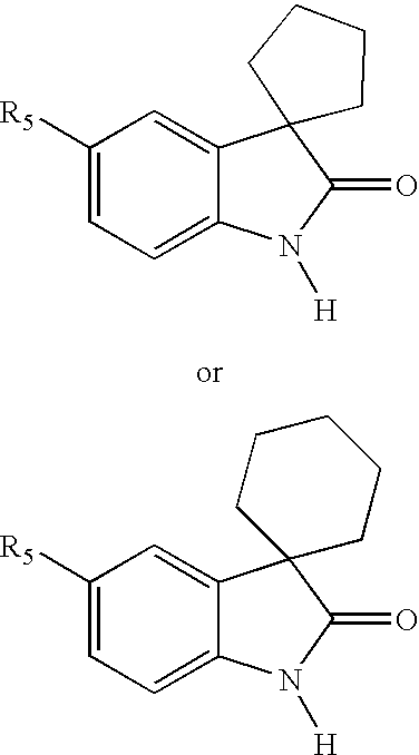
C1([R5])=CC=C2C(=C1)C1(C(=O)N2[H])CCCC1.C1([R5])=CC=C2C(=C1)C1(C(=O)N2[H])CCCCC1
